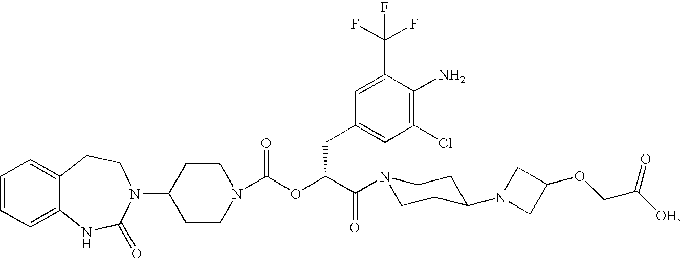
C1=CC=C2C(=C1)CCN(C1CCN(C(OC(C(=O)N3CCC(N4CC(OCC([OH])=O)C4)CC3)CC3=CC(Cl)=C(N)C(C(F)(F)F)=C3)=O)CC1)C(=O)N2
